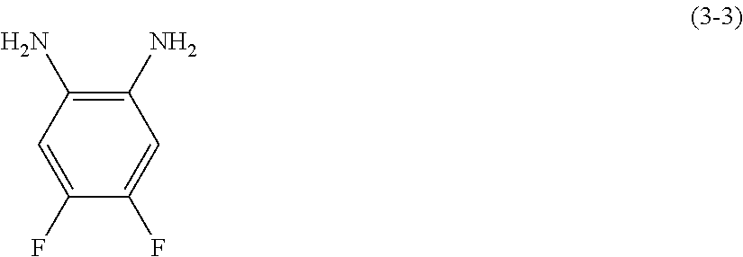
C1(F)=CC(N)=C(N)C=C1F
